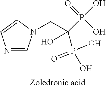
N1=CN(CC(P(O)(=O)O)(P(O)(=O)O)O)C=C1
